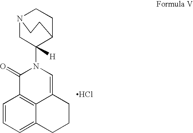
N12CC(N3C(=O)C4=C5C(=C3)CCCC5=CC=C4)([H])C(CC1)CC2.Cl
